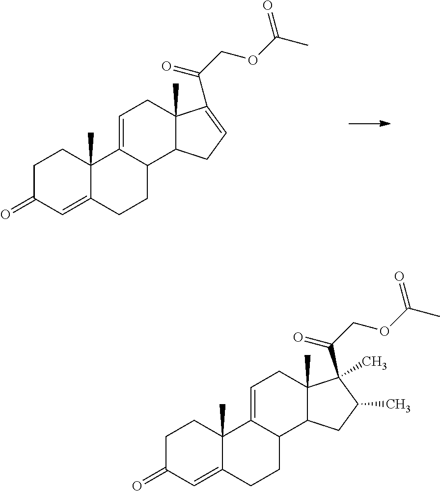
C1C(=O)C=C2C(C)(C1)C1=CCC3(C)C(C1CC2)CC=C3C(COC(C)=O)=O.C1C(=O)C=C2C(C)(C1)C1=CCC3(C)C(C1CC2)CC(C)C3(C)C(COC(C)=O)=O
